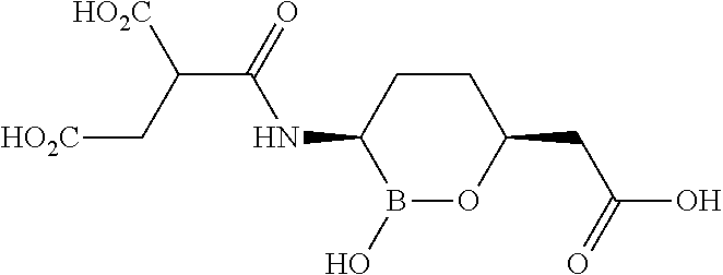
B1(O)OC(CC(O)=O)CCC1NC(C(C[HO2C])[HO2C])=O
